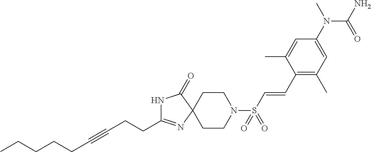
C(C1=NC2(C(=O)N1)CCN(S(C=CC1=C(C)C=C(N(C)C(=O)N)C=C1C)(=O)=O)CC2)CC#CCCCCC
